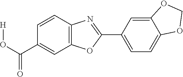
C1(C(O[H])=O)=CC2=C(C=C1)N=C(C1=CC=C3C(=C1)OCO3)O2
